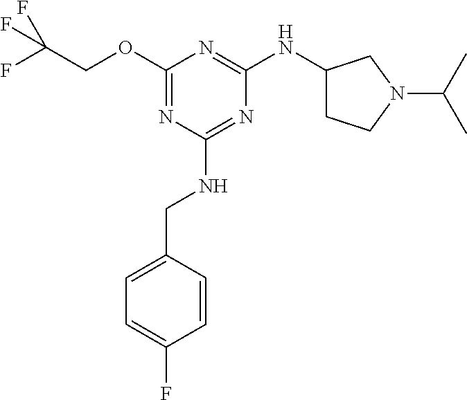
C1(OCC(F)(F)F)=NC(NCC2=CC=C(F)C=C2)=NC(NC2CCN(C(C)C)C2)=N1
